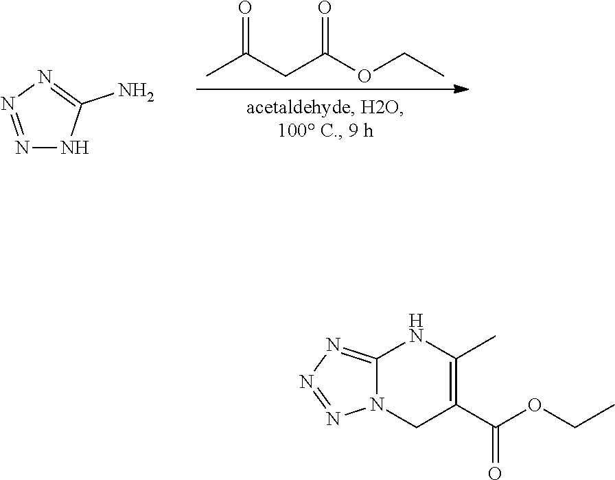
N1=NN=C(N)N1.CC(CC(OCC)=O)=O.C12=NN=NN1CC(C(=O)OCC)=C(C)N2
